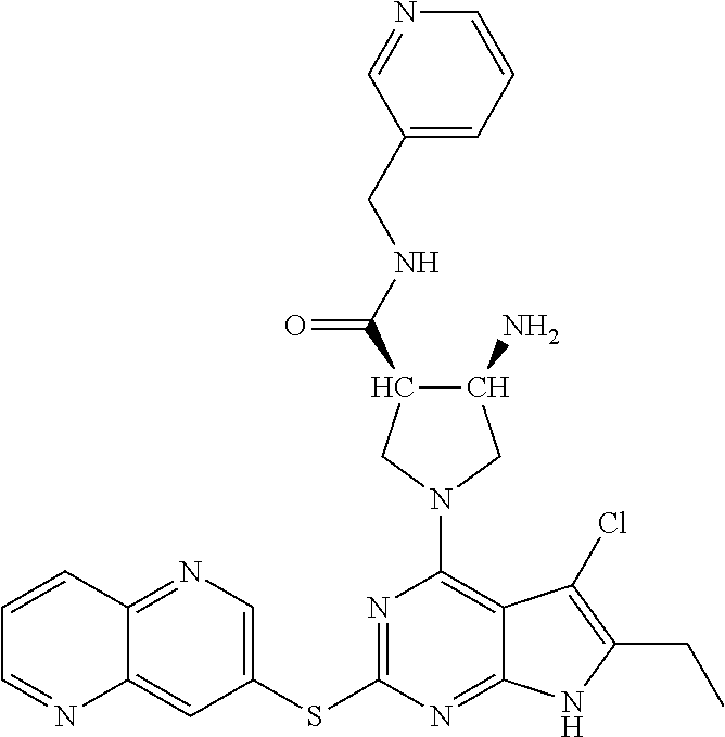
N1=C(SC2=CN=C3C(=C2)N=CC=C3)N=C2C(=C1N1CC(N)C(C(=O)NCC3=CC=CN=C3)C1)C(Cl)=C(CC)N2
